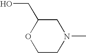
C1C(CO)OCCN1C
